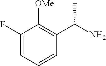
C1(F)=CC=CC(C(N)C)=C1[OMe]
